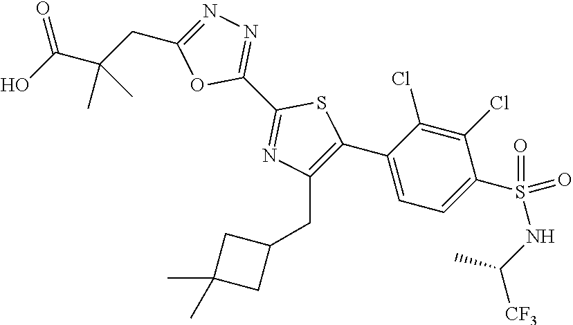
C1(C2=NN=C(CC(C(O)=O)(C)C)O2)=NC(CC2CC(C)(C)C2)=C(C2=CC=C(S(NC(C)[CF3])(=O)=O)C(Cl)=C2Cl)S1
